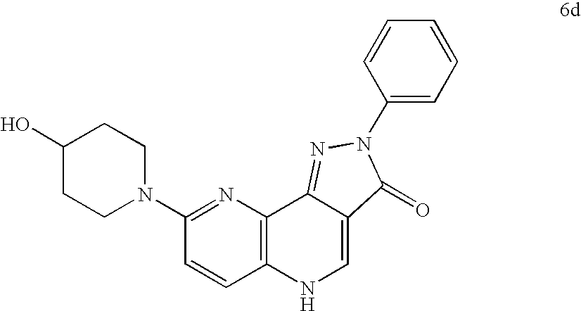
C1=CC2=C(N=C1N1CCC(O)CC1)C1=NN(C3=CC=CC=C3)C(=O)C1=CN2
